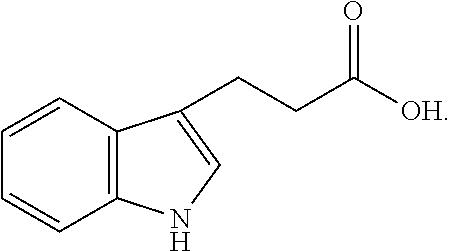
C1=CC2=C(C=C1)NC=C2CCC([OH])=O
